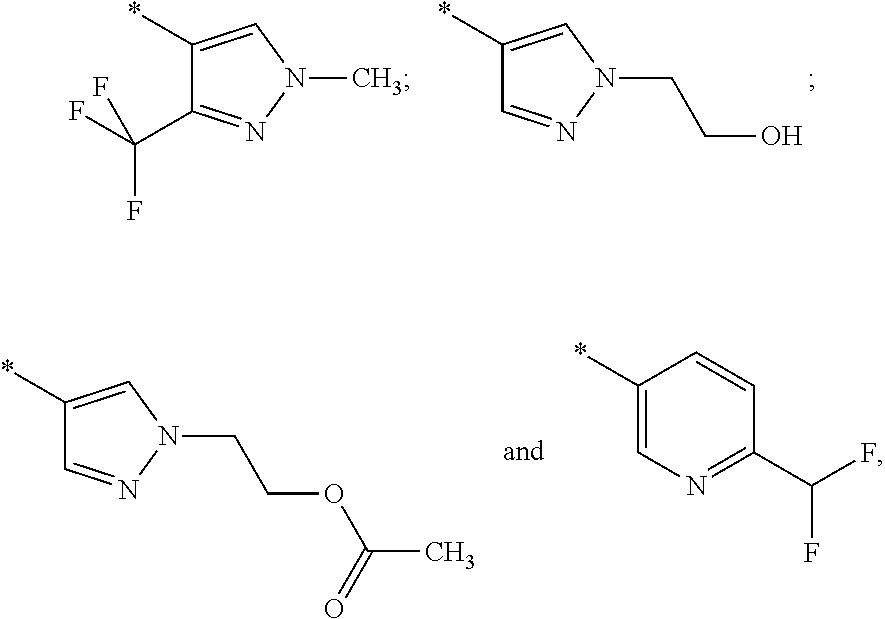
C1(*)=CN(C)N=C1C(F)(F)F.C1(*)=CN(CCO)N=C1.C1(*)=CN(CCOC(=O)C)N=C1.*C1=CN=C(C(F)F)C=C1
